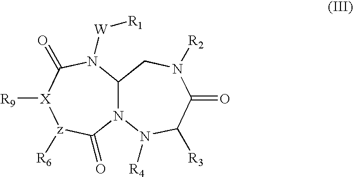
C12N(N([R4])C([R3])C(=O)N([R2])C1)C(=O)[z]([R6])[X]([R9])C(=O)N2[W][R1]
